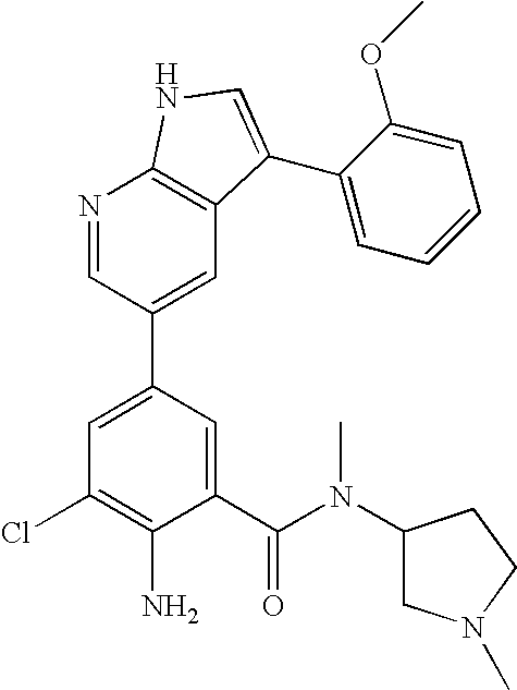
C1(C(N(C2CN(C)CC2)C)=O)=CC(C2=CC3=C(N=C2)NC=C3C2=CC=CC=C2OC)=CC(Cl)=C1N
